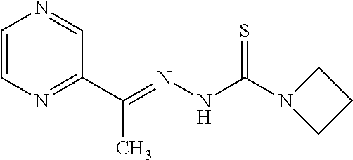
C1=CN=C(C(=NNC(=S)N2CCC2)C)C=N1
